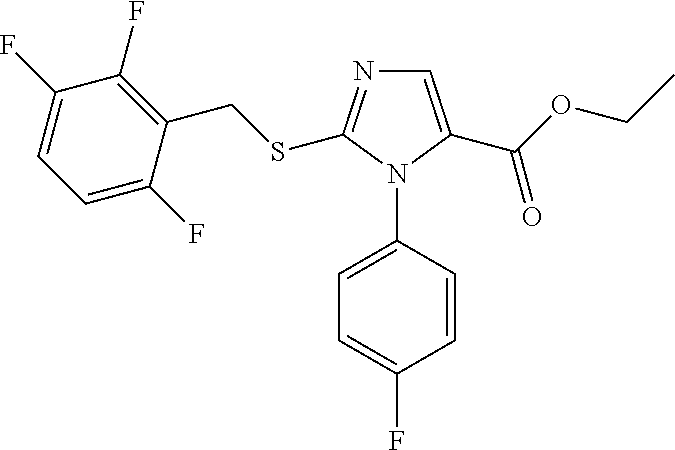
C1=C(C(OCC)=O)N(C2=CC=C(F)C=C2)C(SCC2=C(F)C(F)=CC=C2F)=N1
